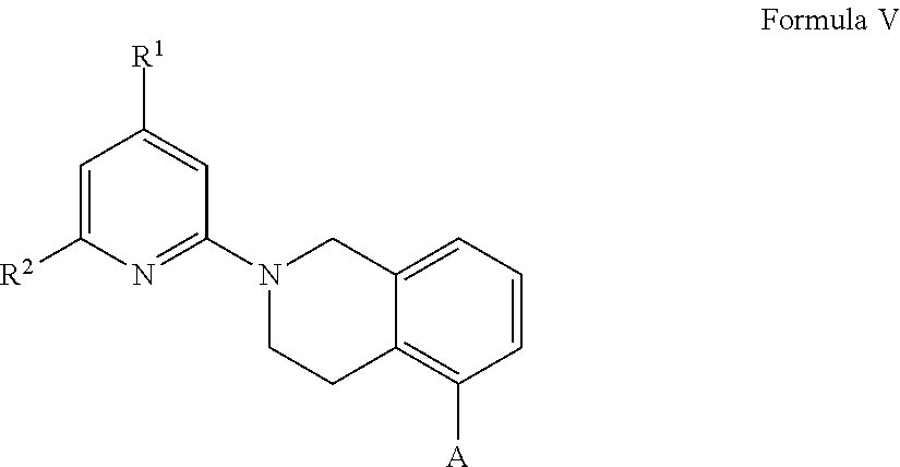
C1=C([R2])N=C(N2CCC3=C([A])C=CC=C3C2)C=C1[R1]
